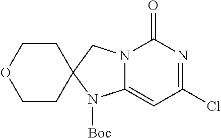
C1(=O)N2C(=CC(Cl)=N1)N([Boc])C1(C2)CCOCC1
